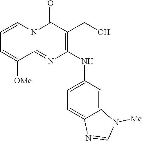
C1=CN2C(=NC(NC3=CC=C4C(=C3)N([Me])C=N4)=C(CO)C2=O)C([OMe])=C1
